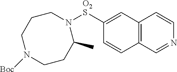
C12=C(C=C([O2S]N3CCCN([Boc])CCC3C)C=C1)C=CN=C2
